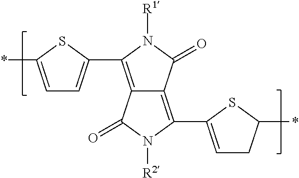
C1=C(*)SC(C2=C3C(=C(C4=CCC(*)S4)N([R2])C3=O)C(=O)N2[R1])=C1
